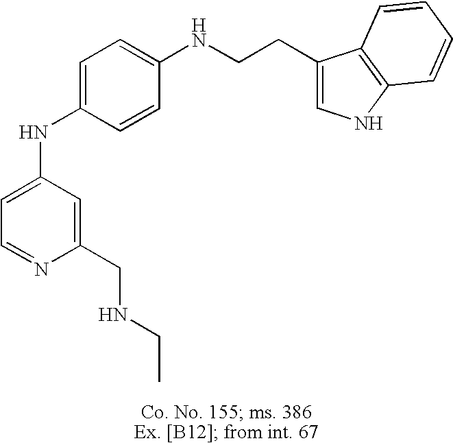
C1=C(NC2=CC=C(NCCC3=CNC4=C3C=CC=C4)C=C2)C=C(CNCC)N=C1
